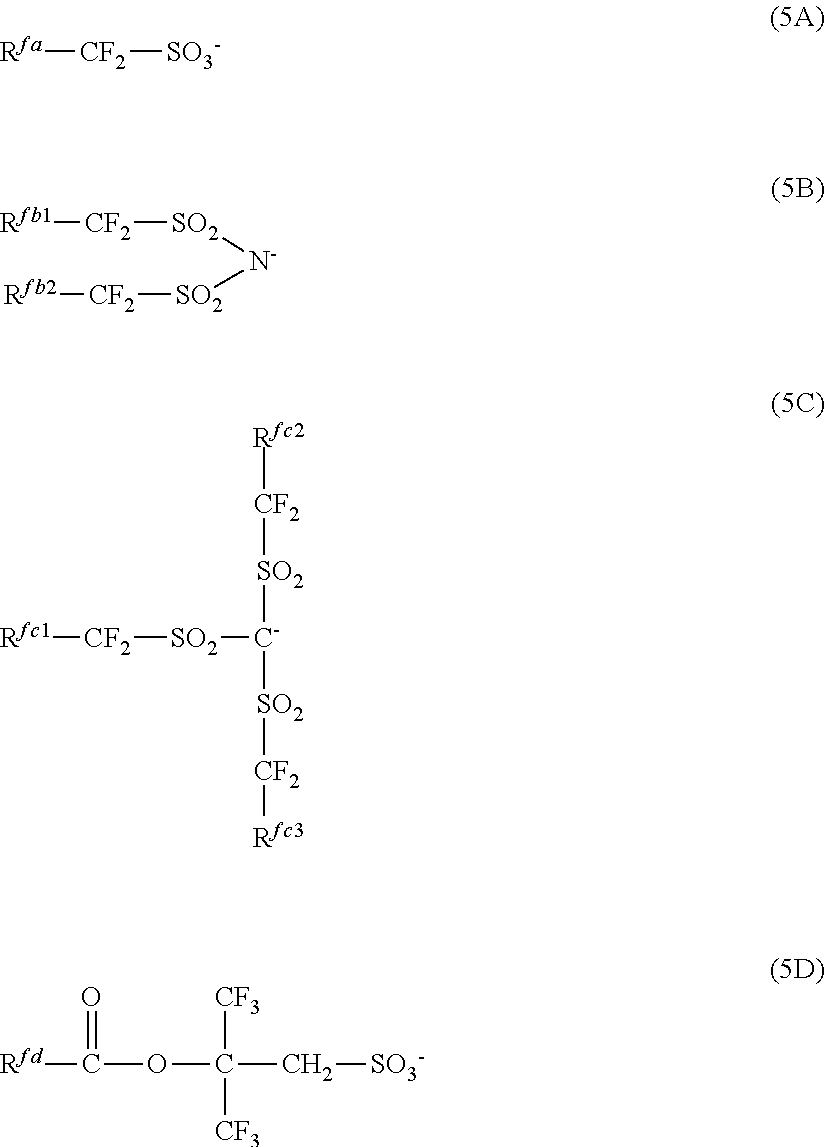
[Rfa][CF2][SO3-].[Rfb1][CF2][SO2][N-][SO2][CF2][Rfb2].[Rfc1][CF2][SO2][C-]([SO2][CF2][Rfc2])[SO2][CF2][Rfc3].[Rfd]C(=O)OC([CF3])(C[SO3-])[CF3]
